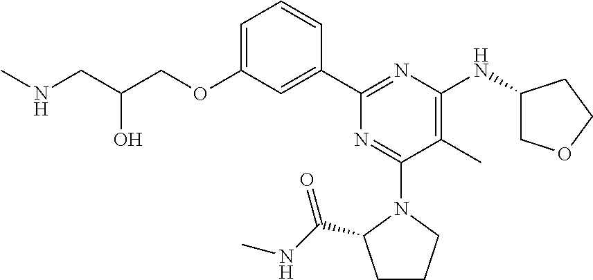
C1=C(OCC(CNC)O)C=C(C2=NC(NC3COCC3)=C(C)C(N3C(C(NC)=O)CCC3)=N2)C=C1
